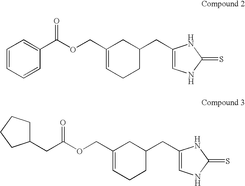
C1=CC=CC(C(OCC2=CCCC(CC3=CNC(=S)N3)C2)=O)=C1.C1(CC(OCC2=CCCC(CC3=CNC(=S)N3)C2)=O)CCCC1
